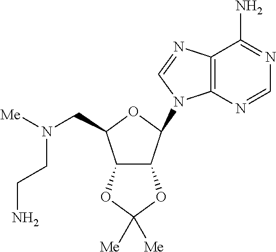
C12=C(N=CN1C1C3C(C(CN([Me])CCN)O1)OC([Me])([Me])O3)C(N)=NC=N2
